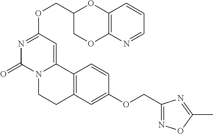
N1=CC=CC2=C1OCC(COC1=NC(=O)N3C(=C1)C1=C(CC3)C=C(OCC3=NOC(C)=N3)C=C1)O2
